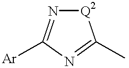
[Q2]1N=C([Ar])N=C1C
